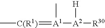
C[C(R1)]=[A1]([A2]([H])[R30])C
